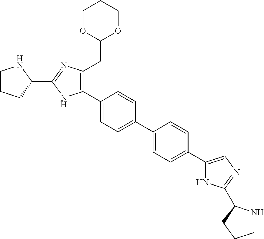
C1CCC(C2=NC(CC3OCCCO3)=C(C3=CC=C(C4=CC=C(C5=CN=C(C6NCCC6)N5)C=C4)C=C3)N2)N1
